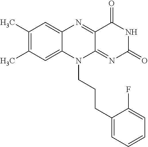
C1(C)=C(C)C=C2C(=C1)N=C1C(=NC(=O)NC1=O)N2CCCC1=CC=CC=C1F
